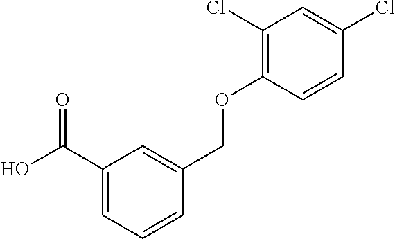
OC(C1=CC=CC(COC2=C(Cl)C=C(Cl)C=C2)=C1)=O
